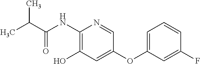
CC(C)C(NC1=C(O)C=C(OC2=CC=CC(F)=C2)C=N1)=O
